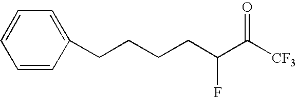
C1=CC(CCCCC(C([CF3])=O)F)=CC=C1
